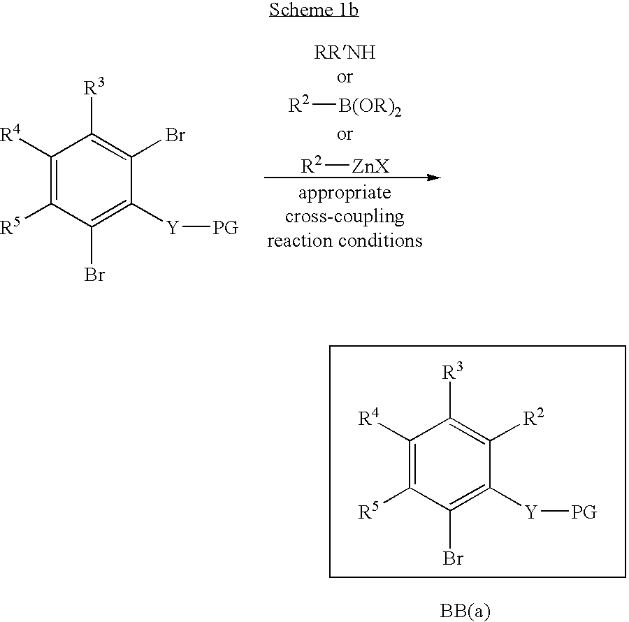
C1([R4])=C([R5])C(Br)=C([Y][PG])C(Br)=C1[R3].[R2][B(OR)2].[R2][ZnX].C1([R4])=C([R5])C(Br)=C([Y][PG])C([R2])=C1[R3]
